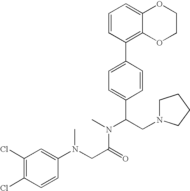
C1=CC(C2=CC=C(C(CN3CCCC3)N(C)C(CN(C3=CC(Cl)=C(Cl)C=C3)C)=O)C=C2)=C2C(=C1)OCCO2
